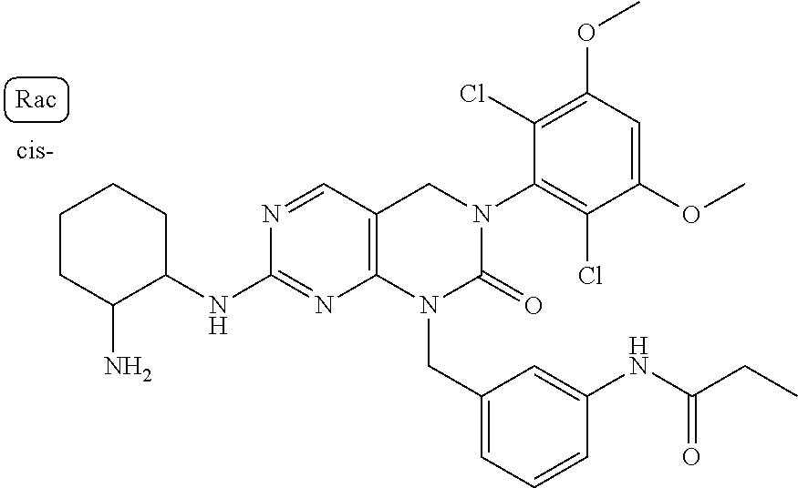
C1(NC2C(N)CCCC2)=NC2=C(C=N1)CN(C1=C(Cl)C(OC)=CC(OC)=C1Cl)C(=O)N2CC1=CC=CC(NC(CC)=O)=C1
